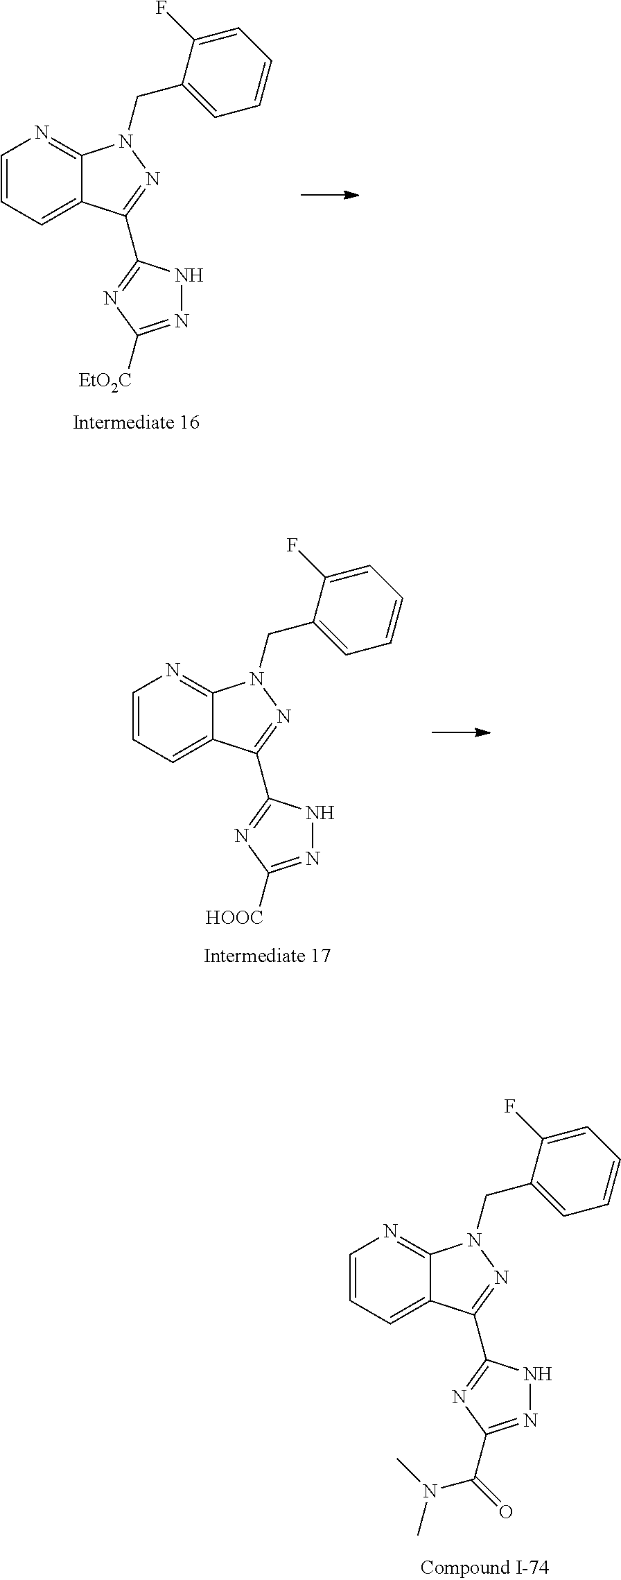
C1=CC=C2C(=N1)N(CC1=CC=CC=C1F)N=C2C1=NC([EtO2C])=NN1.C1=CC=C2C(=N1)N(CC1=CC=CC=C1F)N=C2C1=NC(C(=O)N(C)C)=NN1.C1=CC=C2C(=N1)N(CC1=CC=CC=C1F)N=C2C1=NC([HOOC])=NN1
